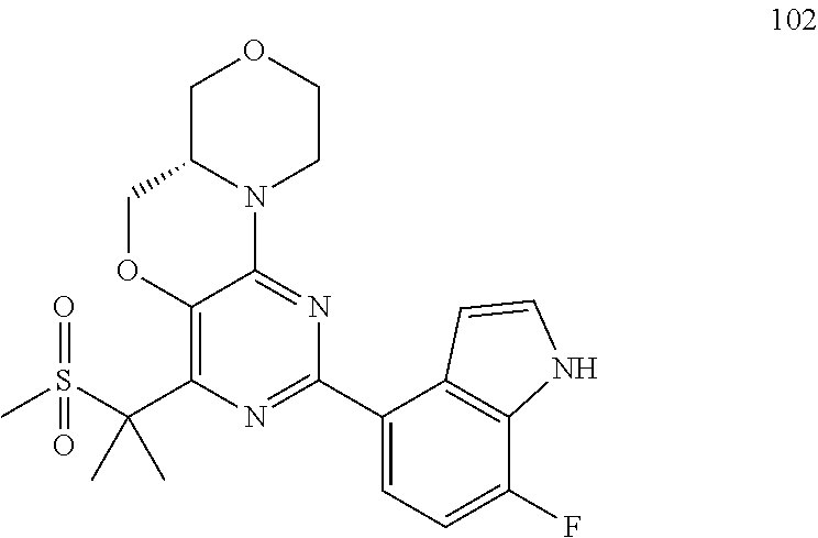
C1C2N(CCO1)C1=NC(C3=CC=C(F)C4=C3C=CN4)=NC(C(S(C)(=O)=O)(C)C)=C1OC2
